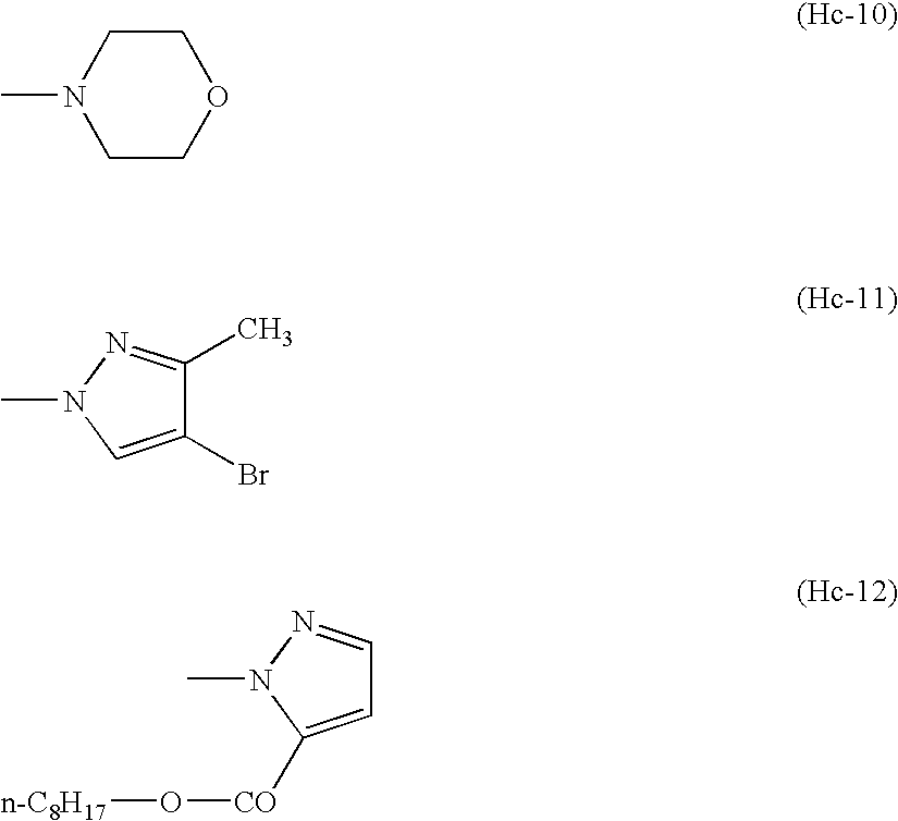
CN1CCOCC1.CN1C=C(Br)C(C)=N1.CN1C([CO]O[n-C8H17])=CC=N1
